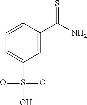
C1=C(S(=O)(=O)O)C=C(C(N)=S)C=C1
